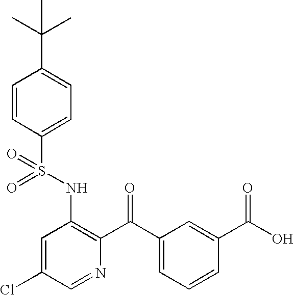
O=S(NC1=C(C(C2=CC=CC(C(O)=O)=C2)=O)N=CC(Cl)=C1)(=O)C1=CC=C(C(C)(C)C)C=C1
